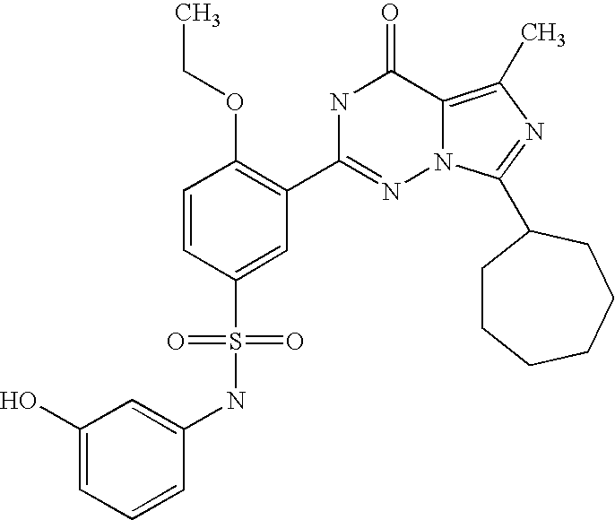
C1(NS(C2=CC(C3=NN4C(=C(C)N=C4C4CCCCCC4)C(=O)N3)=C(OCC)C=C2)(=O)=O)=CC(O)=CC=C1
